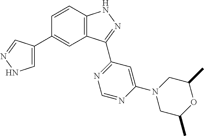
C1=CC2=C(C=C1C1=CNN=C1)C(C1=NC=NC(N3CC(C)OC(C)C3)=C1)=NN2
